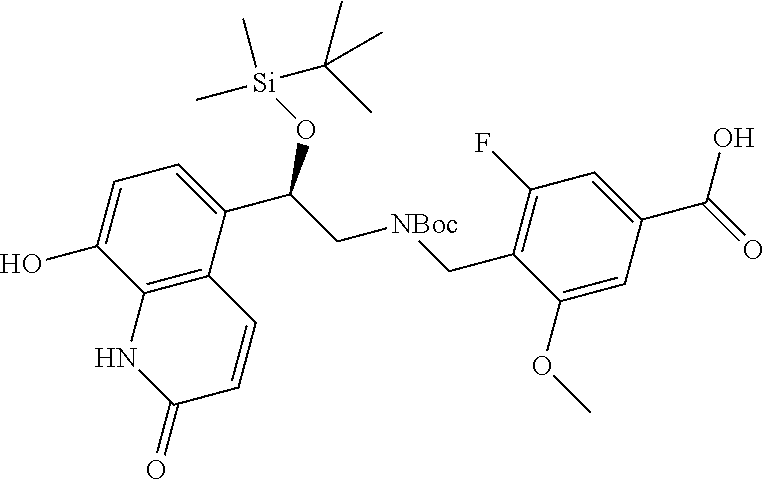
C12=C(C(C(C[NBoc]CC3=C(F)C=C(C(=O)O)C=C3OC)O[Si](C)(C(C)(C)C)C)=CC=C1O)C=CC(=O)N2
